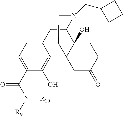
C12=CC=C(C(N([R10])[R9])=O)C(O)=C1C13C(O)(C(C2)N(CC2CCC2)CC1)CCC(=O)C3
